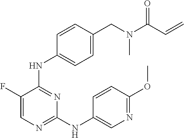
N(C1=NC=C(F)C(NC2=CC=C(CN(C(C=C)=O)C)C=C2)=N1)C1=CN=C(OC)C=C1
